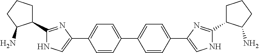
N1C(C2CCCC2N)=NC(C2=CC=C(C3=CC=C(C4=CNC(C5CCCC5N)=N4)C=C3)C=C2)=C1
